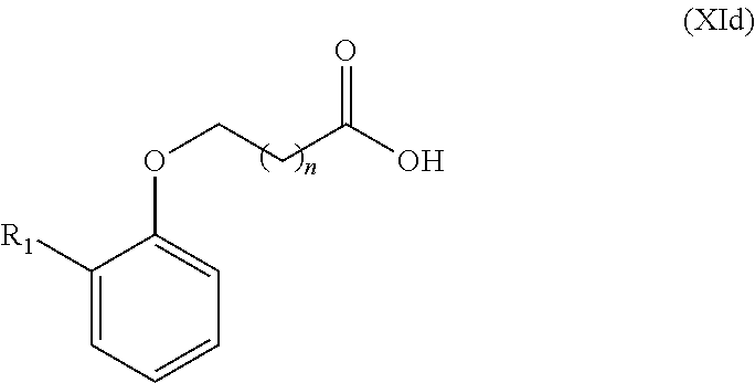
C1([R1])=CC=CC=C1OCCC(O)=O
